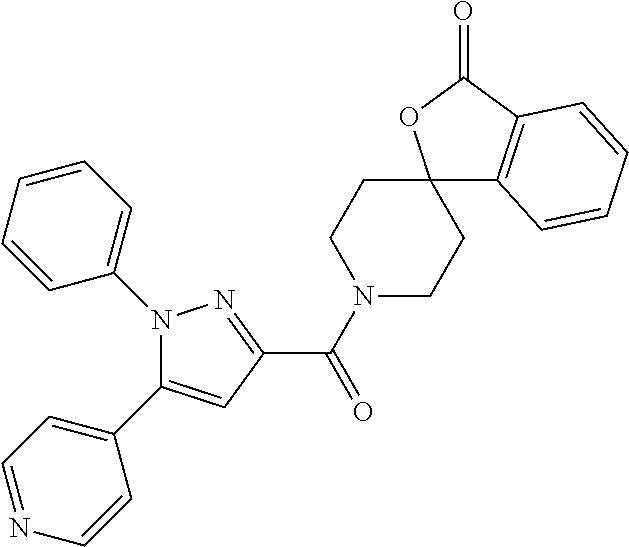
N1(C2=CC=CC=C2)C(C2=CC=NC=C2)=CC(C(=O)N2CCC3(CC2)C2=C(C(=O)O3)C=CC=C2)=N1
